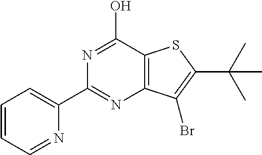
N1=C(O)C2=C(N=C1C1=CC=CC=N1)C(Br)=C(C(C)(C)C)S2
